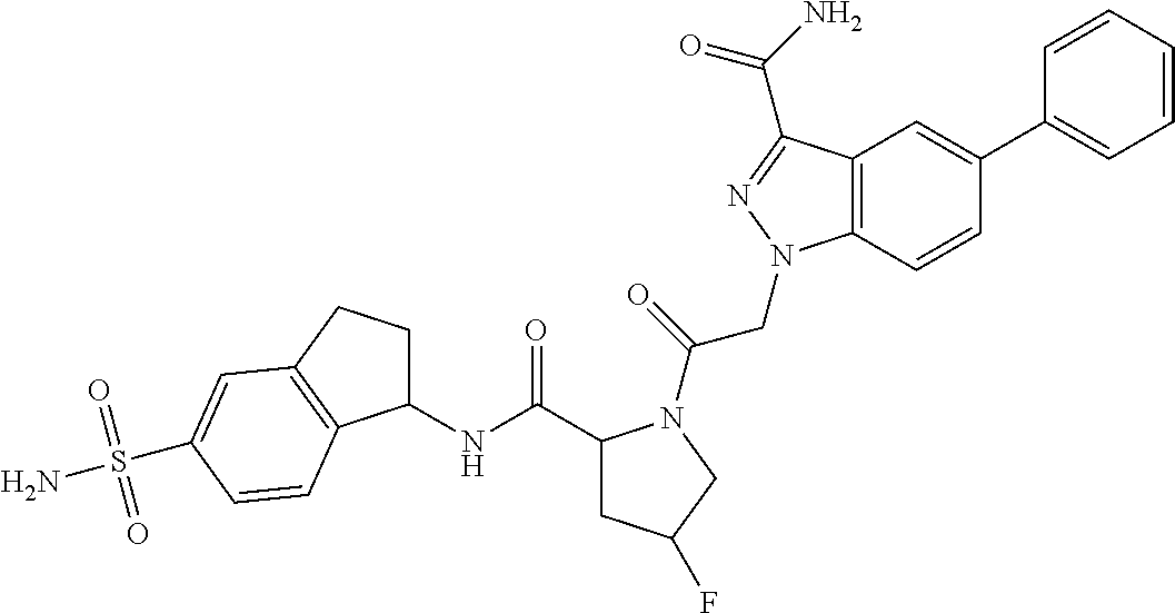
C1(NC(C2CC(F)CN2C(=O)CN2C3=C(C(C(N)=O)=N2)C=C(C2=CC=CC=C2)C=C3)=O)CCC2=C1C=CC(S(N)(=O)=O)=C2
